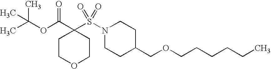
C(OC(C1(S(N2CCC(COCCCCCC)CC2)(=O)=O)CCOCC1)=O)(C)(C)C
